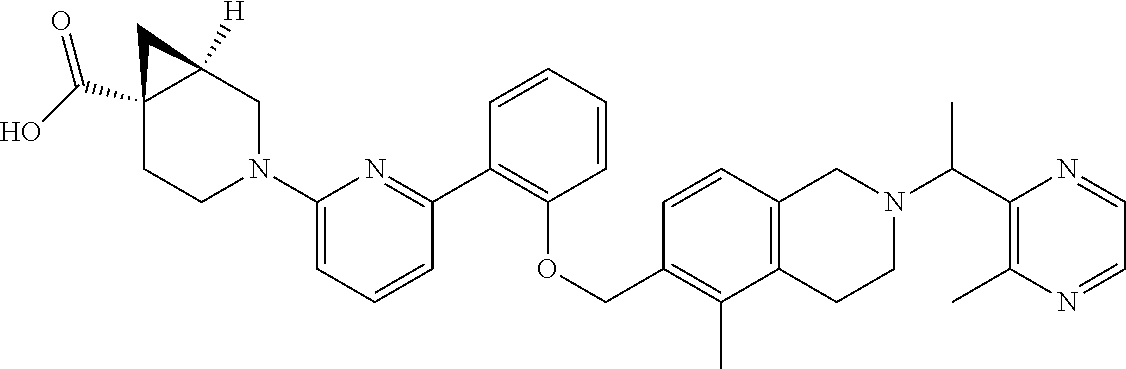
C12(C(O)=O)CCN(C3=CC=CC(C4=C(OCC5=C(C)C6=C(C=C5)CN(C(C5=C(C)N=CC=N5)C)CC6)C=CC=C4)=N3)CC1([H])C2
